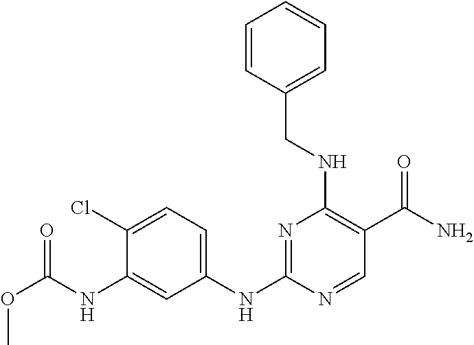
C1(Cl)=CC=C(NC2=NC(NCC3=CC=CC=C3)=C(C(N)=O)C=N2)C=C1NC(OC)=O
